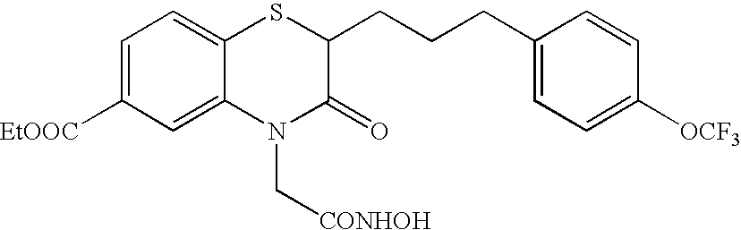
C1=C([EtOOC])C=C2C(=C1)SC(CCCC1=CC=C([OCF3])C=C1)C(=O)N2C[CONHOH]
